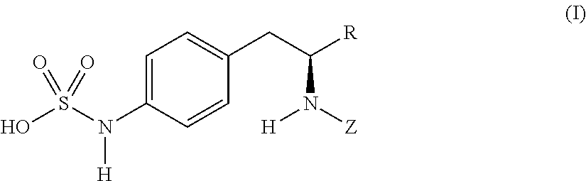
OS(N(C1=CC=C(CC([R])N([H])[Z])C=C1)[H])(=O)=O
